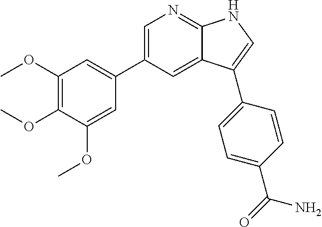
C1=C(C2=CC(OC)=C(OC)C(OC)=C2)C=C2C(=N1)NC=C2C1=CC=C(C(=O)N)C=C1
